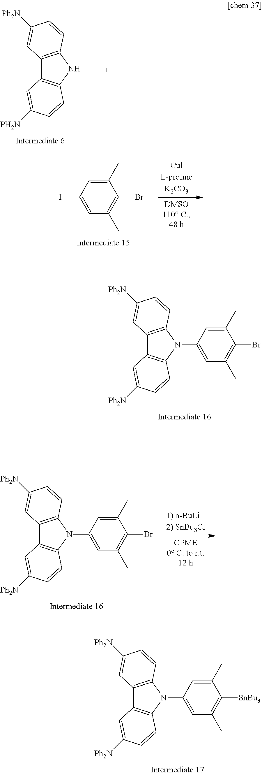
C1=C(I)C=C(C)C(Br)=C1C.C12=C(NC3=C1C=C([PH2N])C=C3)C=CC([Ph2N])=C2.C12=C(N(C3=CC(C)=C(Br)C(C)=C3)C3=C1C=C([Ph2N])C=C3)C=CC([Ph2N])=C2.C12=C(N(C3=CC(C)=C(Br)C(C)=C3)C3=C1C=C([Ph2N])C=C3)C=CC([Ph2N])=C2.C12=C(N(C3=CC(C)=C([SnBu3])C(C)=C3)C3=C1C=C([Ph2N])C=C3)C=CC([Ph2N])=C2
